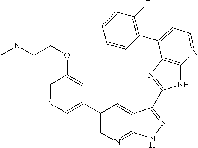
C1(C2=CN=C3C(=C2)C(C2=NC4=C(N2)N=CC=C4C2=C(F)C=CC=C2)=NN3)=CN=CC(OCCN(C)C)=C1
